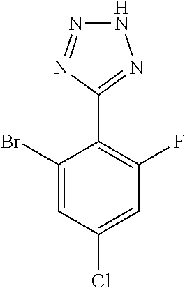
C1(Br)=CC(Cl)=CC(F)=C1C1=NNN=N1
